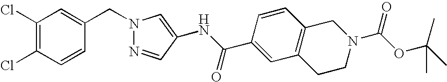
N1(CC2=CC(Cl)=C(Cl)C=C2)N=CC(NC(C2=CC3=C(C=C2)CN(C(OC(C)(C)C)=O)CC3)=O)=C1
